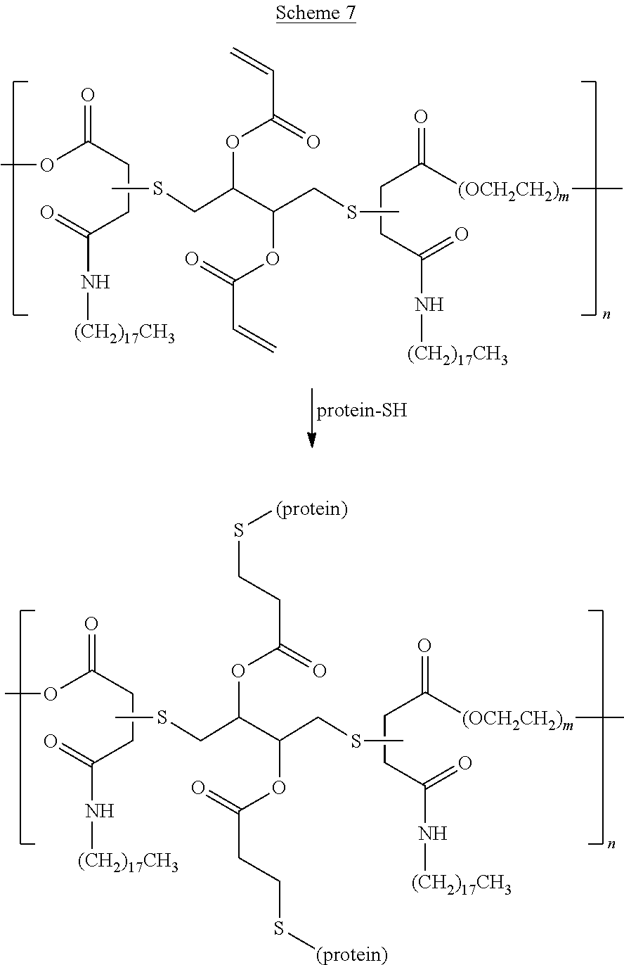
O(C(=O)CCC(=O)N[(CH2)17CH3])C.C(=O)(CCC([(OCH2CH2)m]C)=O)N[(CH2)17CH3].CSCC(C(OC(=O)C=C)CSC)OC(=O)C=C.O(C(=O)CCC(=O)N[(CH2)17CH3])C.C(=O)(CCC([(OCH2CH2)m]C)=O)N[(CH2)17CH3].CSCC(C(OC(=O)CCS[(protein)])CSC)OC(=O)CCS[(protein)]
